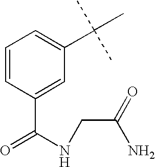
C1=CC(C(NCC(N)=O)=O)=CC(C(C)(C)C)=C1
